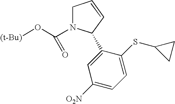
C1N(C(O[(t-Bu)])=O)C(C2=CC([O2N])=CC=C2SC2CC2)C=C1
